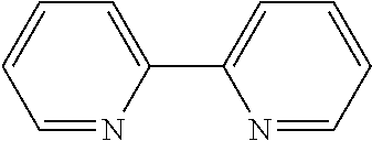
C1=NC(C2=CC=CC=N2)=CC=C1
